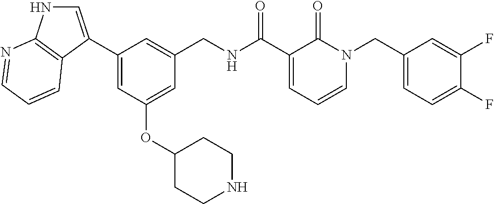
C1(C2=CNC3=C2C=CC=N3)=CC(OC2CCNCC2)=CC(CNC(C2=CC=CN(CC3=CC=C(F)C(F)=C3)C2=O)=O)=C1
